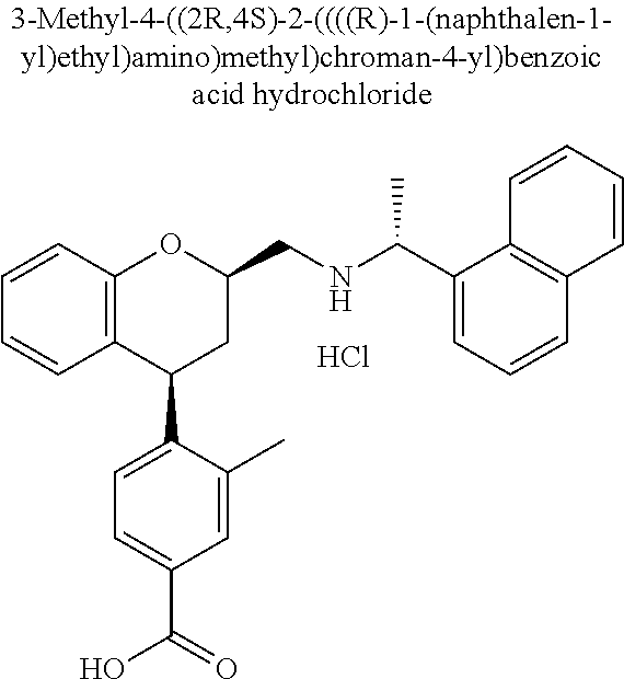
C12=C(C(C3=CC=C(C(=O)O)C=C3C)CC(CNC(C)C3=CC=CC4=C3C=CC=C4)O1)C=CC=C2.Cl
